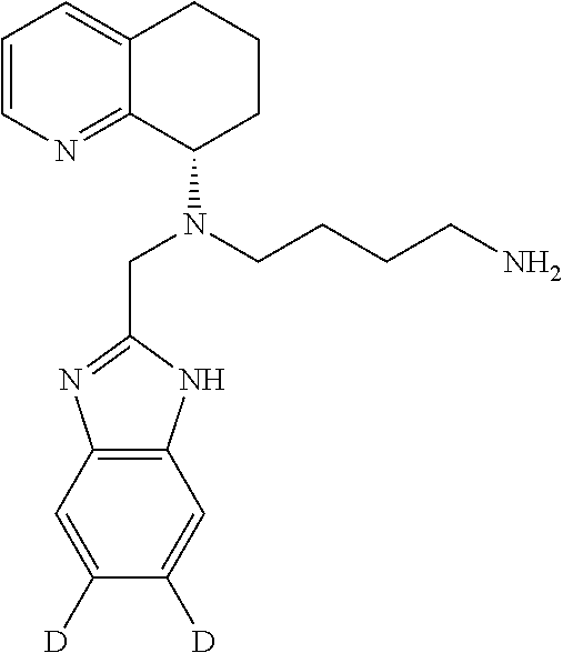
C12=C(C=C([D])C([D])=C1)N=C(CN(C1CCCC3=CC=CN=C13)CCCCN)N2
